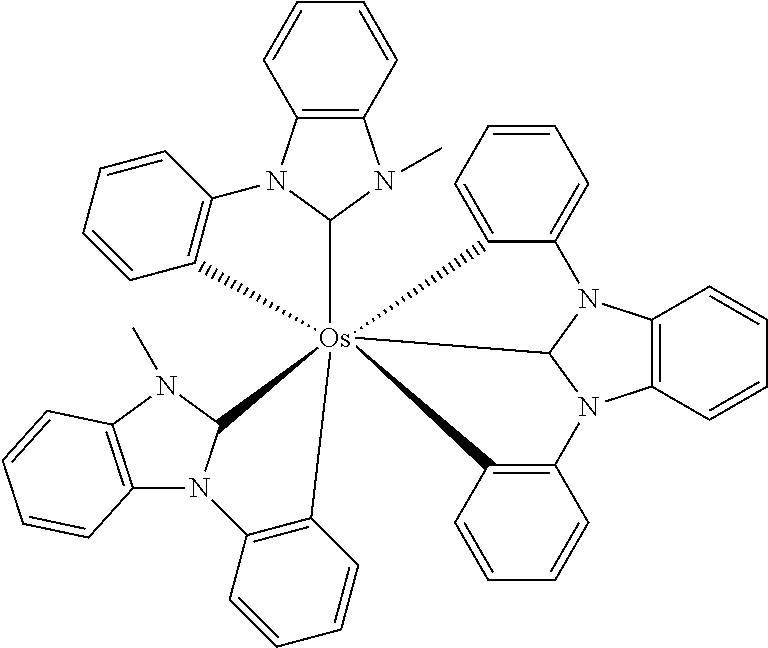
C12=C(C=CC=C1)N(C)C1N2C2=C(C=CC=C2)[Os]1234(C1N(C5=C(N1C)C=CC=C5)C1=C2C=CC=C1)C1=CC=CC=C1N1C2=C(N(C13)C1=C4C=CC=C1)C=CC=C2
